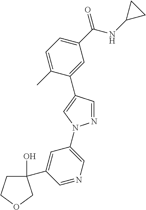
C1(C(NC2CC2)=O)=CC=C(C)C(C2=CN(C3=CN=CC(C4(O)CCOC4)=C3)N=C2)=C1
